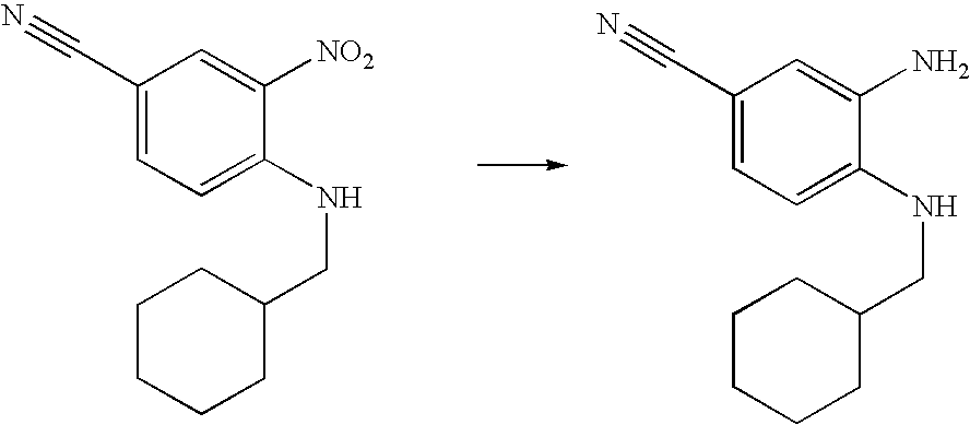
C1(C#N)=CC=C(NCC2CCCCC2)C([NO2])=C1.C1(C#N)=CC=C(NCC2CCCCC2)C(N)=C1
